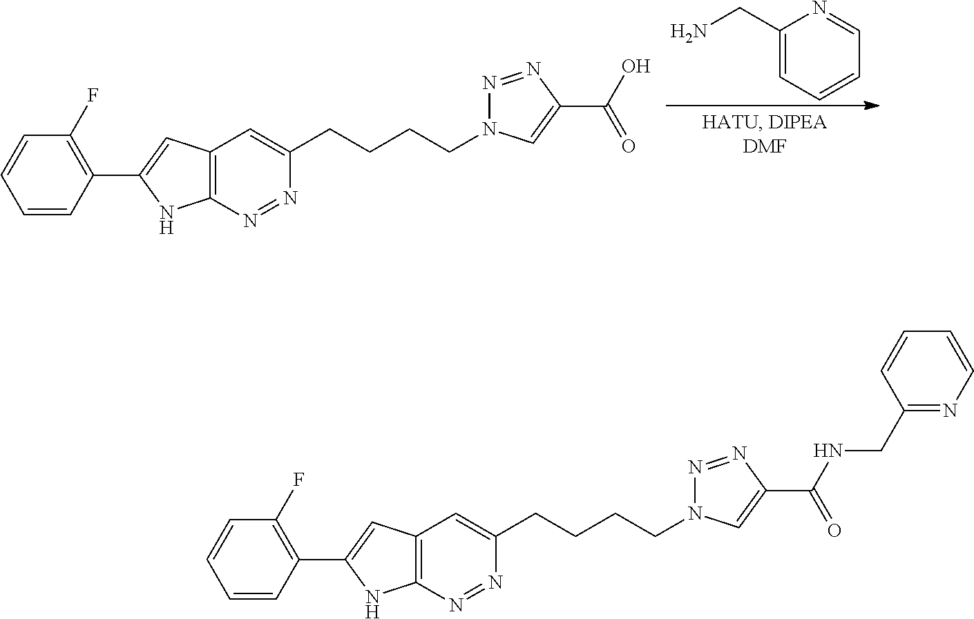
C1(CN)=CC=CC=N1.C12=C(C=C(CCCCN3N=NC(C(=O)O)=C3)N=N1)C=C(C1=C(F)C=CC=C1)N2.C12=C(C=C(CCCCN3N=NC(C(=O)NCC4=NC=CC=C4)=C3)N=N1)C=C(C1=C(F)C=CC=C1)N2
